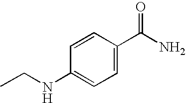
C1=CC(C(N)=O)=CC=C1NCC
